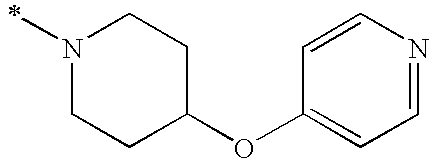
N1(C)CCC(OC2=CC=NC=C2)CC1
